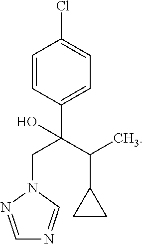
N1=CN(CC(C2=CC=C(Cl)C=C2)(C(C2CC2)C)O)N=C1
